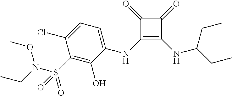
C1(Cl)=CC=C(NC2=C(NC(CC)CC)C(=O)C2=O)C(O)=C1S(=O)(N(CC)OC)=O
